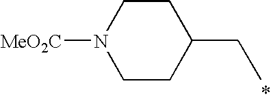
C1CC(CC)CCN1[MeO2C]
